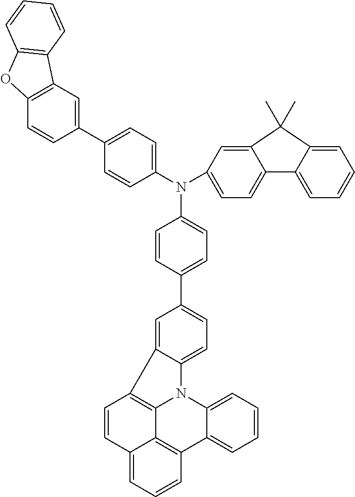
C1=CC(C2=CC=C3C(=C2)C2=C4N3C3=CC=CC=C3C3=C4C(=CC=C3)C=C2)=CC=C1N(C1=CC=C(C2=CC3=C(C=C2)OC2=C3C=CC=C2)C=C1)C1=CC=C2C(=C1)C(C)(C)C1=CC=CC=C21
